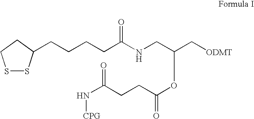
S1SC(CCCCC(NCC(C[ODMT])OC(CCC(N[CPG])=O)=O)=O)CC1
